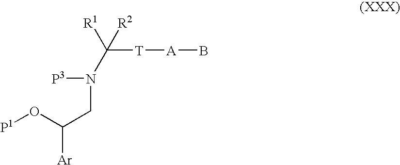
[T]([A]B)C(N(CC([Ar])O[P1])[P3])([R1])[R2]
